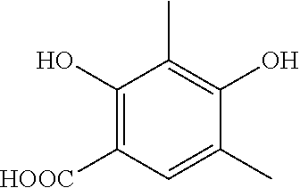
C1(O)=C([HOOC])C=C(C)C(O)=C1C
